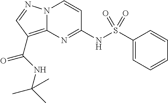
N(C1=NC2=C(C(=O)NC(C)(C)C)C=NN2C=C1)S(C1=CC=CC=C1)(=O)=O
